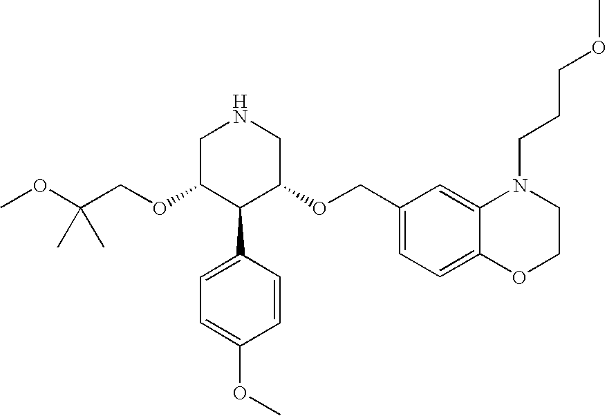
C(OC1C(C2=CC=C(OC)C=C2)C(OCC2=CC=C3C(=C2)N(CCCOC)CCO3)CNC1)C(OC)(C)C
